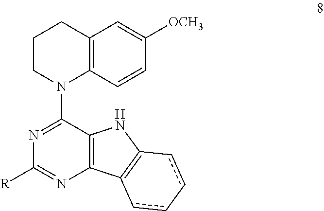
C1CN(C2=NC([R])=NC3=C2NC2=C3cc-cc2)C2=C(C1)C=C([OCH3])C=C2
